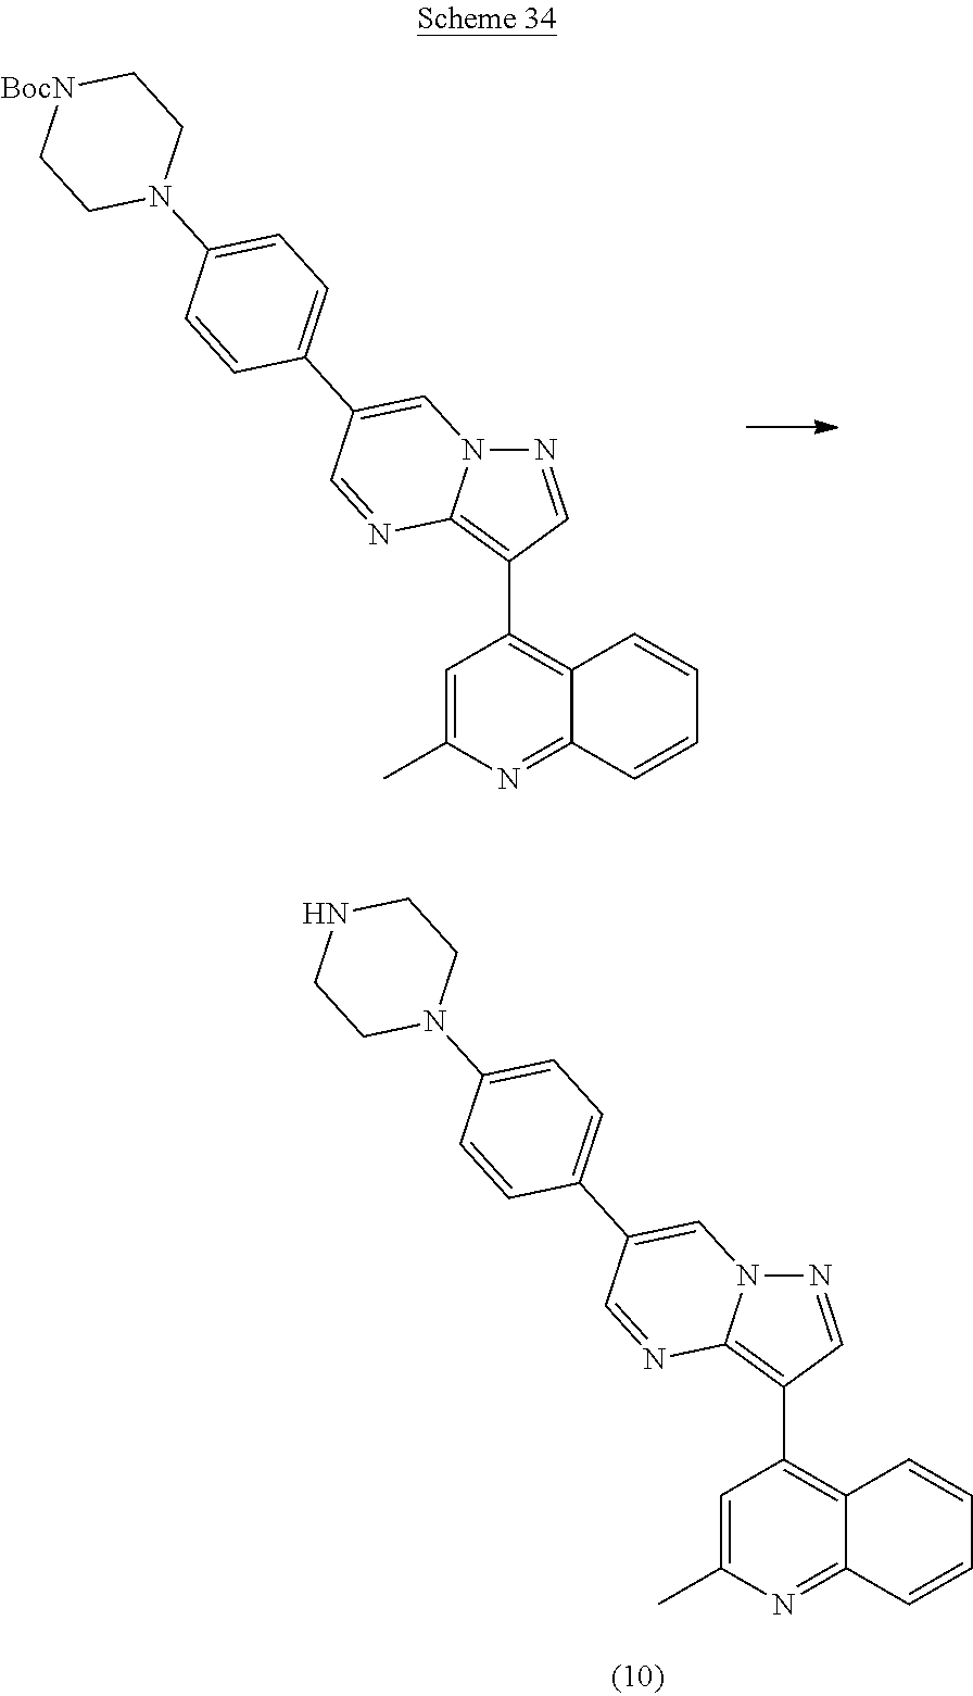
N1=CC(C2=C3C(=NC(C)=C2)C=CC=C3)=C2N1C=C(C1=CC=C(N3CC[BocN]CC3)C=C1)C=N2.N1=CC(C2=C3C(=NC(C)=C2)C=CC=C3)=C2N1C=C(C1=CC=C(N3CCNCC3)C=C1)C=N2
